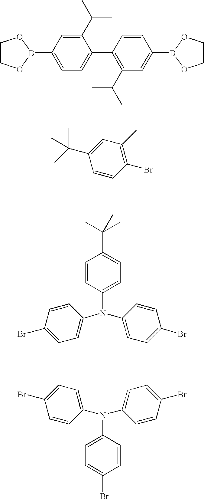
C1=C(C(C)C)C(C2=C(C(C)C)C=C(B3OCCO3)C=C2)=CC=C1B1OCCO1.C1(C(C)(C)C)=CC(C)=C(Br)C=C1.C1(N(C2=CC=C(C(C)(C)C)C=C2)C2=CC=C(Br)C=C2)=CC=C(Br)C=C1.C1(N(C2=CC=C(Br)C=C2)C2=CC=C(Br)C=C2)=CC=C(Br)C=C1
